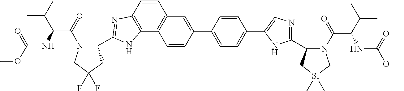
C1=CC2=C(C3=C1C=C(C1=CC=C(C4=CN=C(C5N(C(=O)C(C(C)C)NC(OC)=O)C[Si](C)(C)C5)N4)C=C1)C=C3)NC(C1N(C(=O)C(C(C)C)NC(OC)=O)CC(F)(F)C1)=N2
